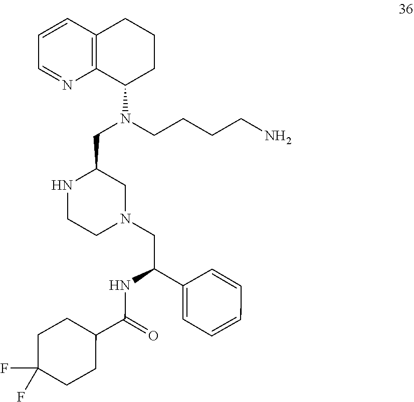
N1(CC(C2=CC=CC=C2)NC(C2CCC(F)(F)CC2)=O)CC(CN(C2CCCC3=C2N=CC=C3)CCCCN)NCC1
